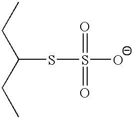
S(C(CC)CC)S([O-])(=O)=O
